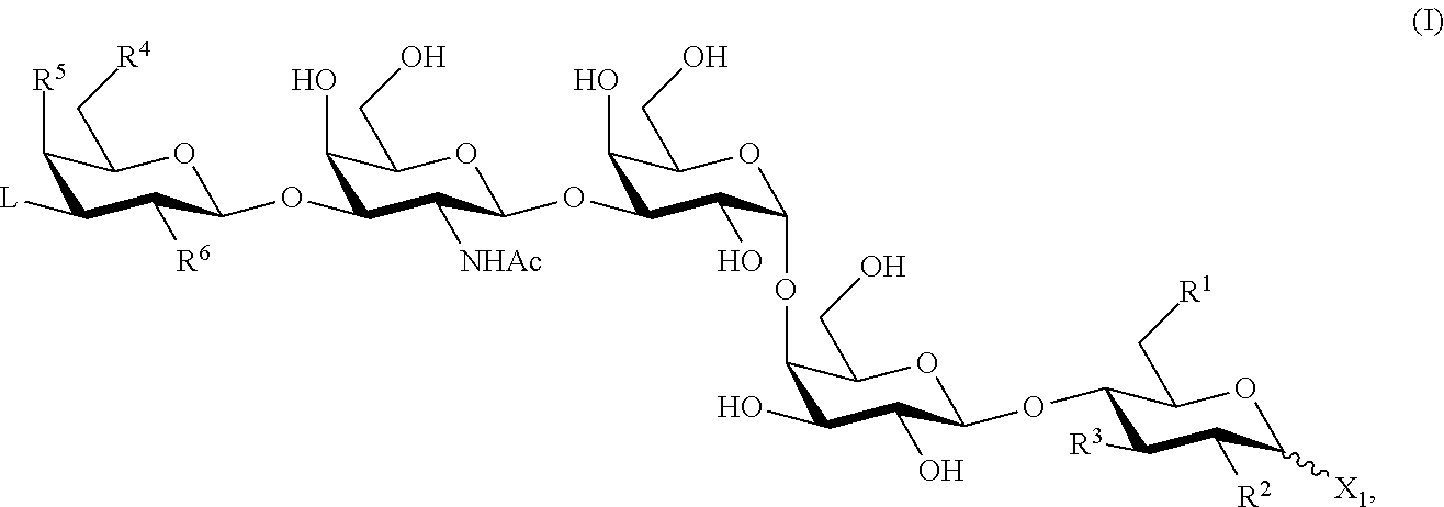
C1([R5])C([L])C([R6])C(OC2C(O)C(CO)OC(OC3C(O)C(CO)OC(OC4C(O)C(O)C(OC5C([R3])C([R2])C([X1])OC5C[R1])OC4CO)C3O)C2[NHAc])OC1C[R4]
